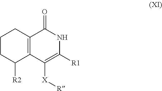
C1CC([R2])C2=C(C1)C(=O)NC([R1])=C2[X][R]
